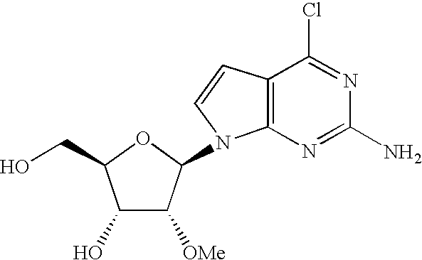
C1(O)C([OMe])C(N2C3=C(C=C2)C(Cl)=NC(N)=N3)OC1CO
